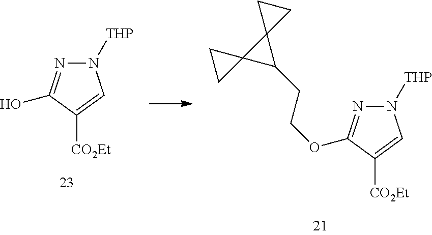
N1([THP])N=C(OCCC2C3(C24CC4)CC3)C([CO2Et])=C1.N1([THP])N=C(O)C([CO2Et])=C1
